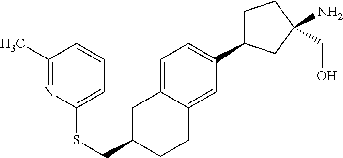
C1=C2C(=CC(C3CCC(CO)(N)C3)=C1)CCC(CSC1=CC=CC(C)=N1)C2
